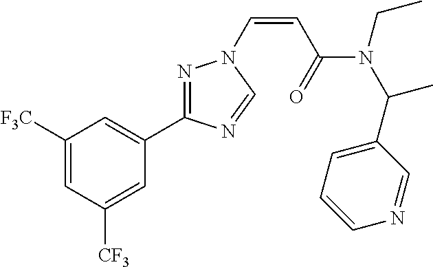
C1([F3C])=CC([CF3])=CC(C2=NN(C=CC(N(CC)C(C3=CC=CN=C3)C)=O)C=N2)=C1
